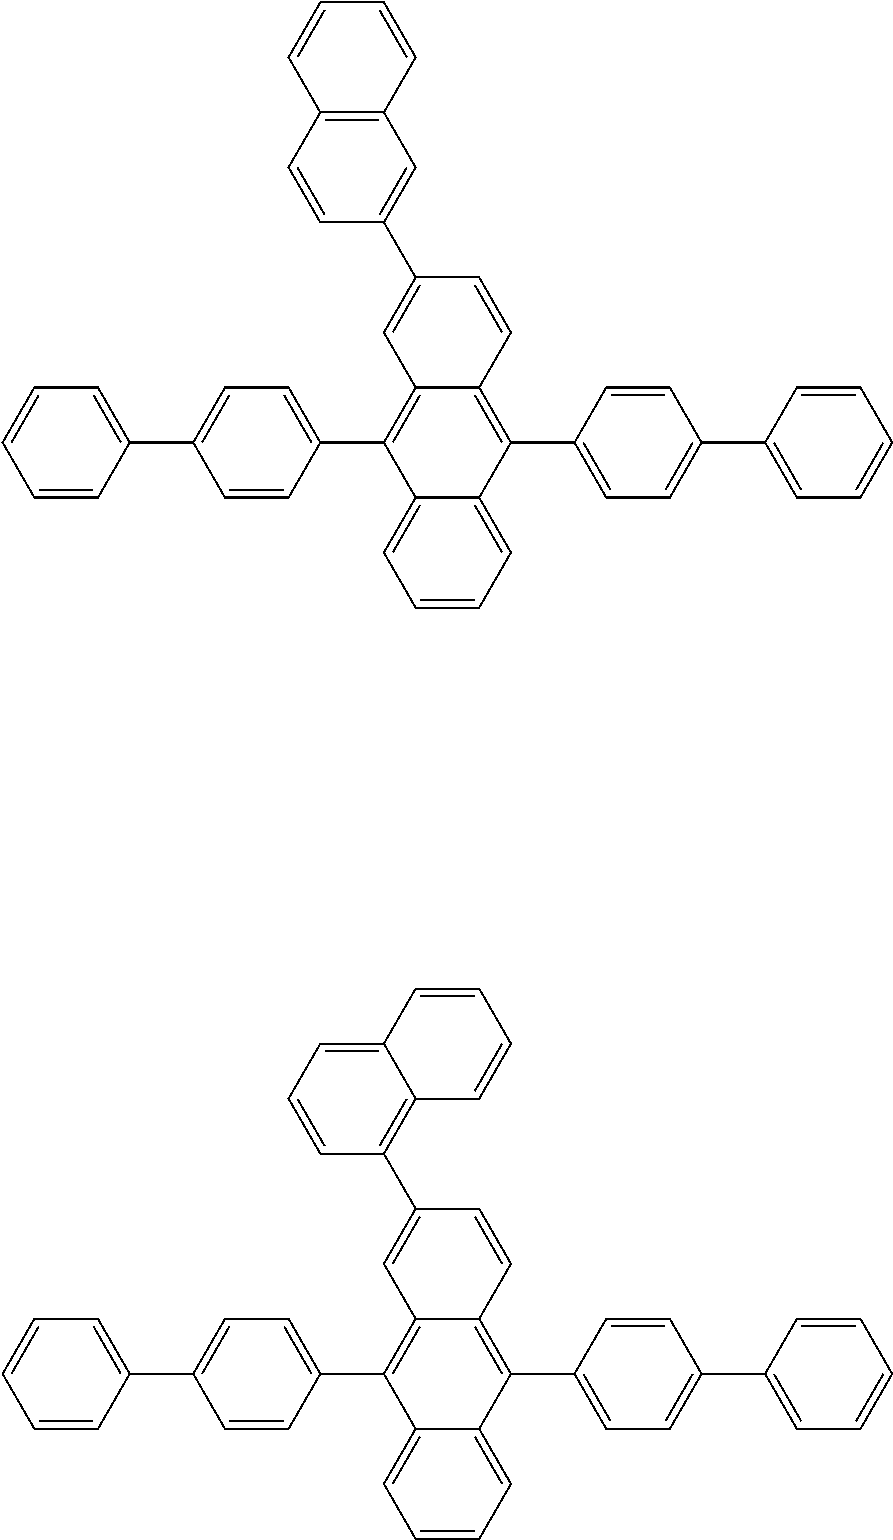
C1=CC=C2C(=C1)C(C1=CC=C(C3=CC=CC=C3)C=C1)=C1C(=C2C2=CC=C(C3=CC=CC=C3)C=C2)C=CC(C2=CC3=C(C=C2)C=CC=C3)=C1.C1=CC=C2C(=C1)C(C1=CC=C(C3=CC=CC=C3)C=C1)=C1C(=C2C2=CC=C(C3=CC=CC=C3)C=C2)C=CC(C2=C3C(=CC=C2)C=CC=C3)=C1
